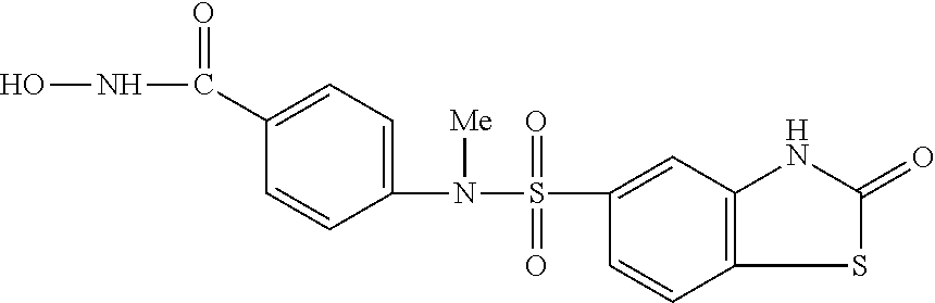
ONC(=O)C1=CC=C(N([Me])S(=O)(=O)C2=CC3=C(C=C2)SC(=O)N3)C=C1
